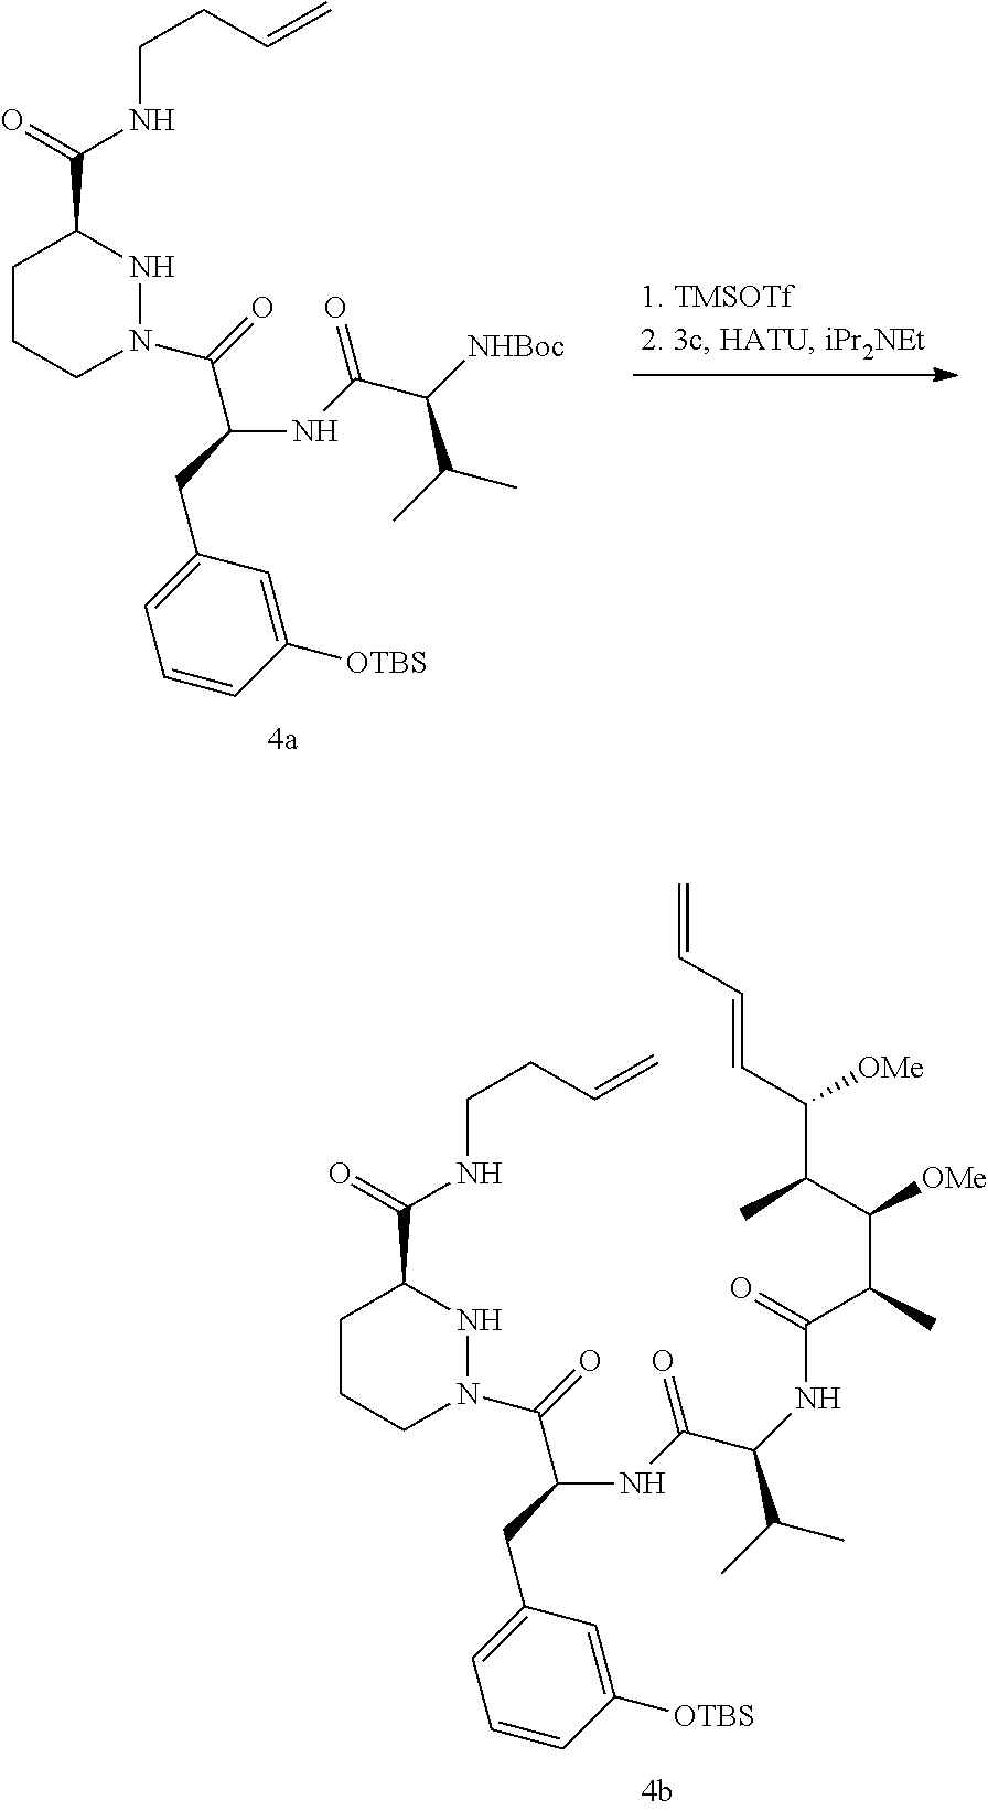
C1CCN(C(=O)C(CC2=CC=CC([OTBS])=C2)NC(C(NC(C(C)C(C(C)C(C=CC=C)[OMe])[OMe])=O)C(C)C)=O)NC1C(=O)NCCC=C.C1CCN(C(=O)C(CC2=CC=CC([OTBS])=C2)NC(C([NHBoc])C(C)C)=O)NC1C(=O)NCCC=C
